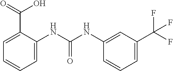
C1=CC=C(C(=O)O)C(NC(=O)NC2=CC(C(F)(F)F)=CC=C2)=C1
